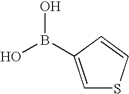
C1=C(B(O)O)C=CS1
